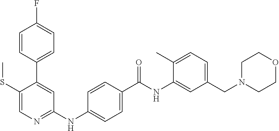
C1(C2=CC(NC3=CC=C(C(NC4=CC(CN5CCOCC5)=CC=C4C)=O)C=C3)=NC=C2SC)=CC=C(F)C=C1
